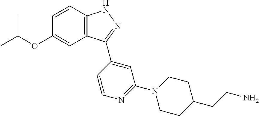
C1=CC2=C(C=C1OC(C)C)C(C1=CC(N3CCC(CCN)CC3)=NC=C1)=NN2
